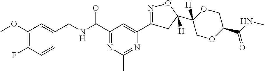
C1(OC)=C(F)C=CC(CNC(C2=NC(C)=NC(C3=NOC(C4([H])OCC(C(NC)=O)OC4)([H])C3)=C2)=O)=C1
